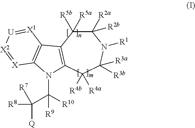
C1([R2a])([R2b])C([R5b])([R5a])C2=C(C([R4b])([R4a])C([R3a])([R3b])N1[R1])N(C([R10])([R9])C([R8])([Q])[R7])C1=C2[X1]=[U][X2]=[X]1
